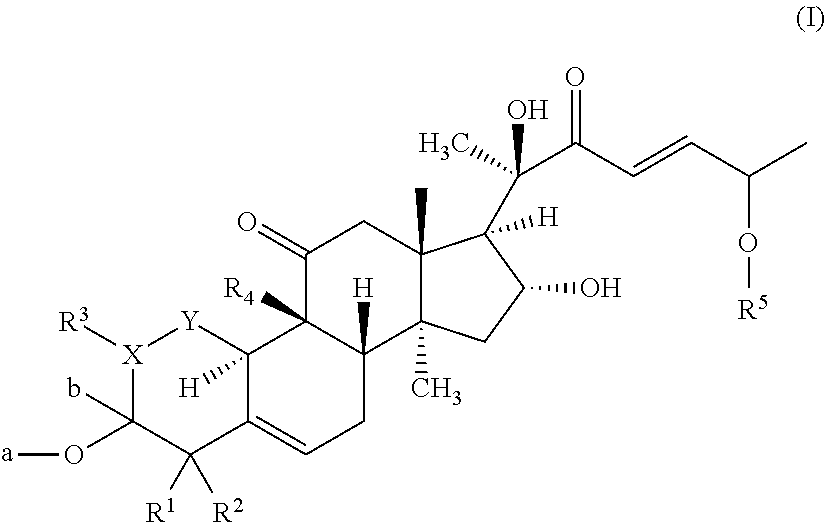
[X]1([R3])C(O[a])(b)C([R1])([R2])C2=CCC3([H])C([R4])(C2([H])[Y]1)C(=O)CC1(C)C3(C)CC(O)C1(C(C)(C(C=CC(C)O[R5])=O)O)[H]
